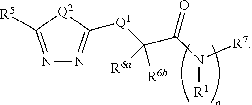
[R7]N([R1])C(=O)C([R6b])([R6a])[Q1]C1=NN=C([R5])[Q2]1
